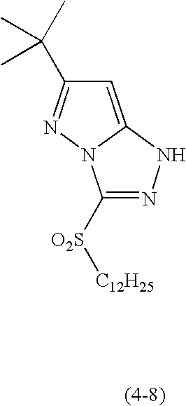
C1([O2S][C12H25])=NNC2=CC(C(C)(C)C)=NN12
